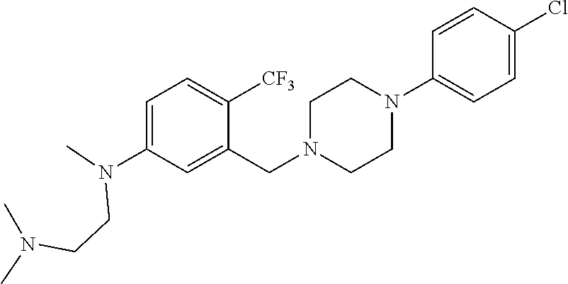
C1=C(N(C)CCN(C)C)C=C(CN2CCN(C3=CC=C(Cl)C=C3)CC2)C([CF3])=C1
